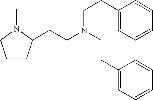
C1CC(CCN(CCC2=CC=CC=C2)CCC2=CC=CC=C2)N(C)C1
